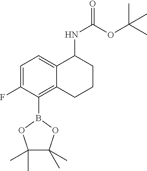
C1=C(F)C(B2OC(C)(C)C(C)(C)O2)=C2C(=C1)C(NC(=O)OC(C)(C)C)CCC2
